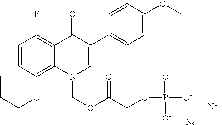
C1=CC(OCCC)=C2C(=C1F)C(=O)C(C1=CC=C(OC)C=C1)=CN2COC(COP([O-])(=O)[O-])=O.[Na].[Na]
